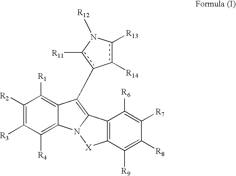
C1([R1])=C2C(=C([R4])C([R3])=C1[R2])N1C(=C2c2c([R11])N([R12])c([R13])c-2[R14])C2=C([X]1)C([R9])=C([R8])C([R7])=C2[R6]
